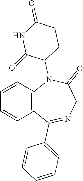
C12=C(C=CC=C1)N(C1CCC(=O)NC1=O)C(=O)CN=C2C1=CC=CC=C1
